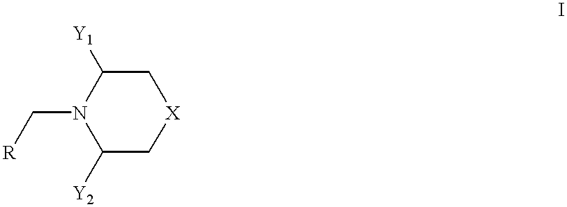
N1(C[R])C([Y2])C[X]CC1[Y1]
